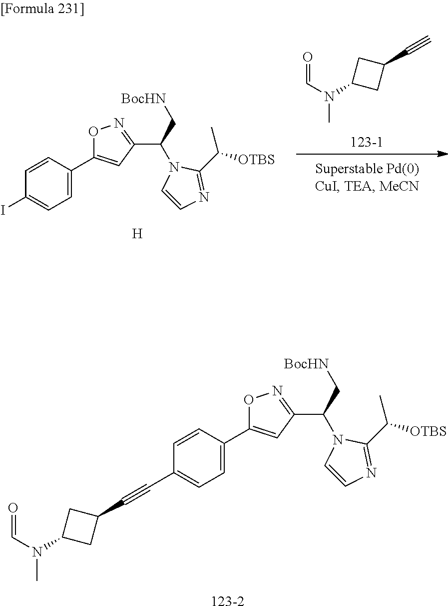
C1(C#C)CC(N(C=O)C)C1.[123-1].[H].IC1=CC=C(C2=CC(C(C[BocHN])N3C(C(C)[OTBS])=NC=C3)=NO2)C=C1.[123-2].C1(C#CC2=CC=C(C3=CC(C(C[BocHN])N4C(C(C)[OTBS])=NC=C4)=NO3)C=C2)CC(N(C=O)C)C1
